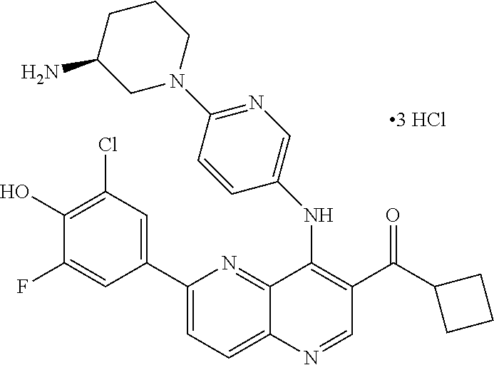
C1(C2=CC(Cl)=C(O)C(F)=C2)=CC=C2C(=N1)C(NC1=CN=C(N3CCCC(N)C3)C=C1)=C(C(=O)C1CCC1)C=N2
